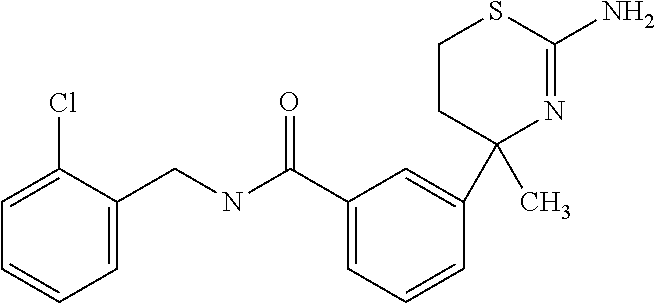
C1(C)(C2=CC(C(=O)NCC3=CC=CC=C3Cl)=CC=C2)N=C(N)SCC1
